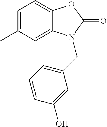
C1=C(C)C=C2C(=C1)OC(=O)N2CC1=CC=CC(O)=C1
